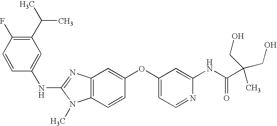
N(C1=NC2=C(N1C)C=CC(OC1=CC=NC(NC(C(CO)(CO)C)=O)=C1)=C2)C1=CC(C(C)C)=C(F)C=C1
